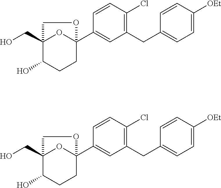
C12(C3=CC(CC4=CC=C([OEt])C=C4)=C(Cl)C=C3)OC(CO)(C(O)CC1)CO2.C12(C3=CC(CC4=CC=C([OEt])C=C4)=C(Cl)C=C3)OC(CO)(C(O)CC1)CO2
